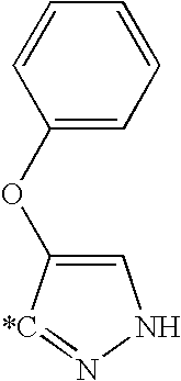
C1=C(OC2=CC=CC=C2)[*C]=NN1
